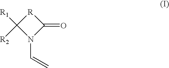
N1(C=C)C(=O)[R]C1([R2])[R1]
